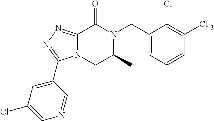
C12=NN=C(C3=CC(Cl)=CN=C3)N1CC(C)N(CC1=CC=CC([CF3])=C1Cl)C2=O
